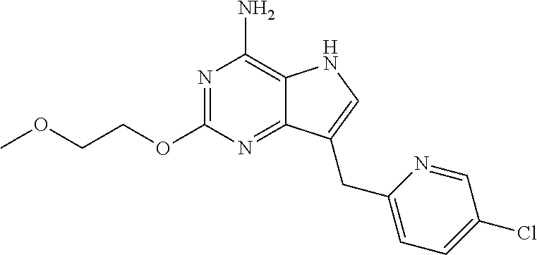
N1=C(OCCOC)N=C2C(=C1N)NC=C2CC1=CC=C(Cl)C=N1
